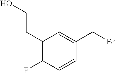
C1=C(CBr)C=CC(F)=C1CCO
